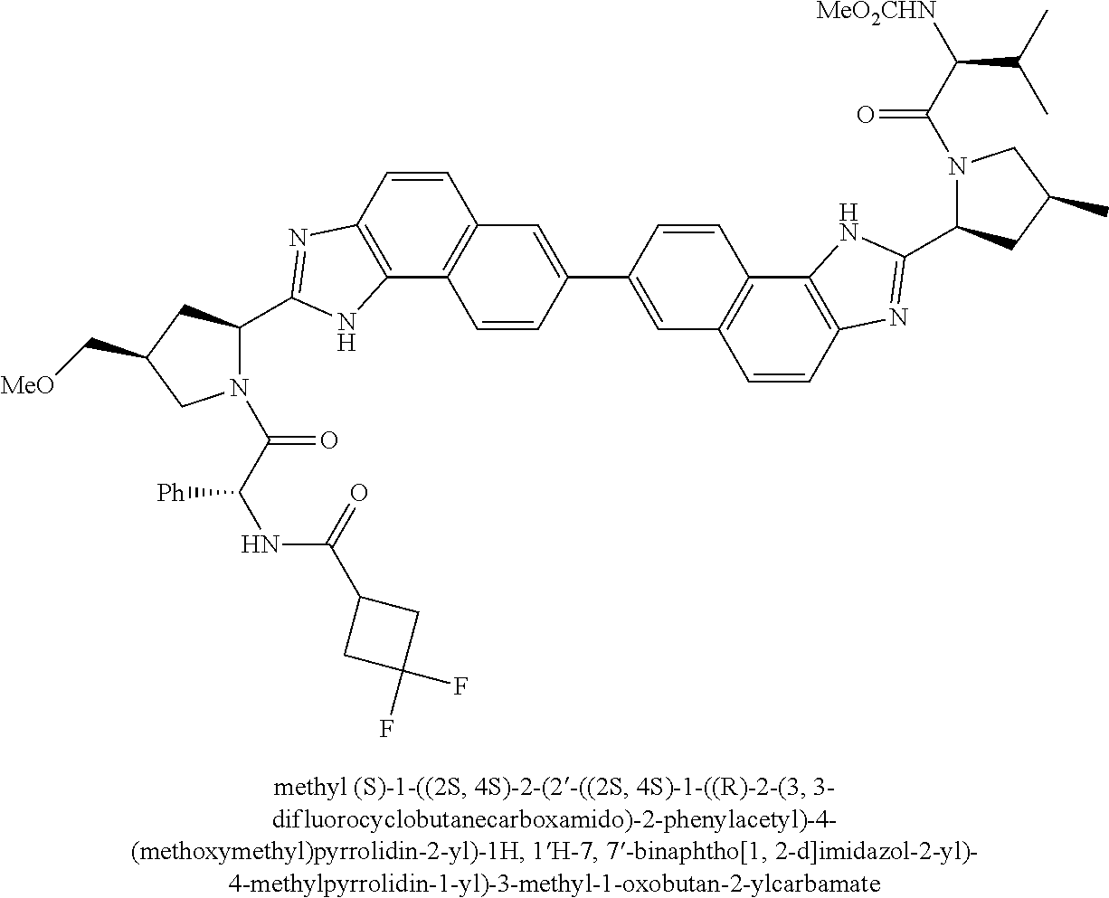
C1=CC2=C(C3=C1C=C(C1=CC4=C(C=C1)C1=C(C=C4)N=C(C4N(C(C([MeO2CHN])C(C)C)=O)CC(C)C4)N1)C=C3)NC(C1N(C(C([Ph])NC(C3CC(F)(F)C3)=O)=O)CC(C[MeO])C1)=N2
